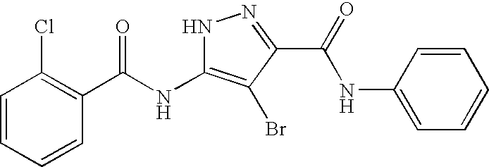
C1=CC=CC(C(NC2=C(Br)C(C(=O)NC3=CC=CC=C3)=NN2)=O)=C1Cl
